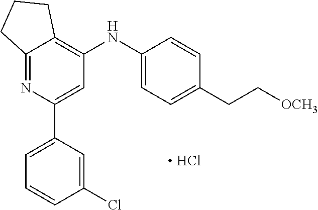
C12=NC(C3=CC=CC(Cl)=C3)=CC(NC3=CC=C(CC[OCH3])C=C3)=C1CCC2.[ HCl]
